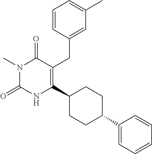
C1=CC(CC2=C(C3CCC(C4=CC=CC=C4)CC3)NC(=O)N(C)C2=O)=CC(C)=C1
